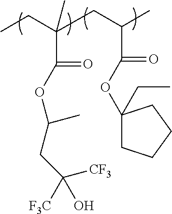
CCC(CC(C)C(=O)OC1(CC)CCCC1)(C)C(=O)OC(CC([CF3])(O)[F3C])C
